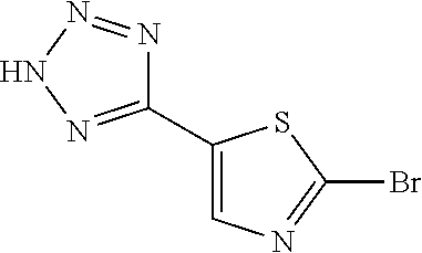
C1(C2=NNN=N2)=CN=C(Br)S1
